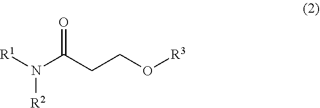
[R1]N([R2])C(CCO[R3])=O
